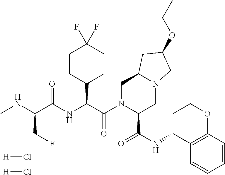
CNC(C(NC(C(N1C(C(=O)NC2C3=C(OCC2)C=CC=C3)CN2C(C1)CC(OCC)C2)=O)C1CCC(F)(F)CC1)=O)CF.[H]Cl.[H]Cl
